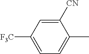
C1=C([F3C])C=C([CN])C(C)=C1
